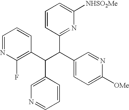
C1=NC(F)=C(C(C(C2=CC=C([OMe])N=C2)C2=NC([NHSO2Me])=CC=C2)C2=CN=CC=C2)C=C1
